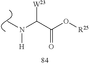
C(C(O[R25])=O)([W23])N([H])C
